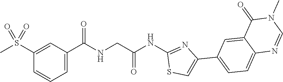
C1(S(C)(=O)=O)=CC(C(=O)NCC(NC2=NC(C3=CC=C4C(=C3)C(=O)N(C)C=N4)=CS2)=O)=CC=C1
